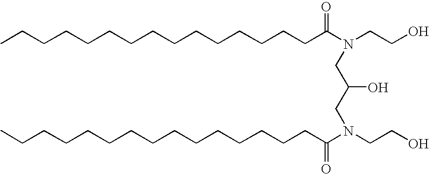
CCCCCCCCCCCCCCCC(N(CCO)CC(CN(CCO)C(CCCCCCCCCCCCCCC)=O)O)=O
